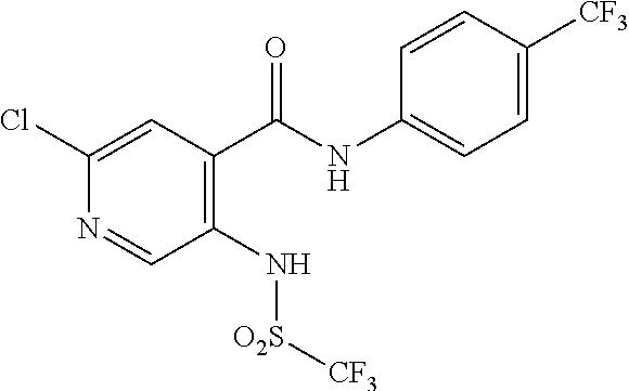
N1=CC(N[O2S][CF3])=C(C(NC2=CC=C([CF3])C=C2)=O)C=C1Cl
